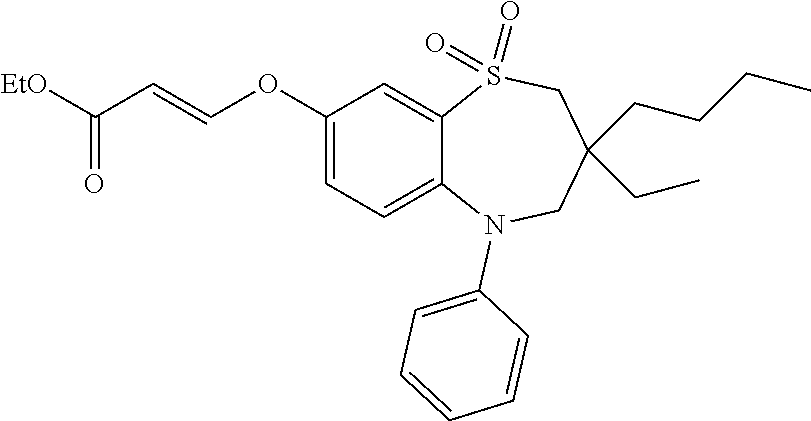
[EtO]C(C=COC1=CC=C2C(=C1)S(=O)(=O)CC(CCCC)(CC)CN2C1=CC=CC=C1)=O
